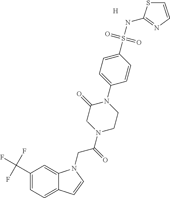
[H].C1(C(F)(F)F)=CC=C2C(=C1)N(CC(N1CCN(C3=CC=C(S(NC4=NC=CS4)(=O)=O)C=C3)C(=O)C1)=O)C=C2
